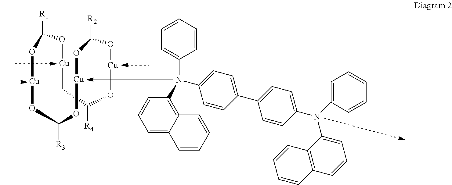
C1=CC=CC=C1N(C1=C2C(=CC=C1)C=CC=C2)C1=CC=C(C2=CC=C(N(C3=CC=CC=C3)C3=CC=CC4=C3C=CC=C4)C=C2)C=C1.O1[Cu]OC([R3])O[Cu]OC([R2])O[Cu]OC([R4])C[Cu]OC1[R1]
